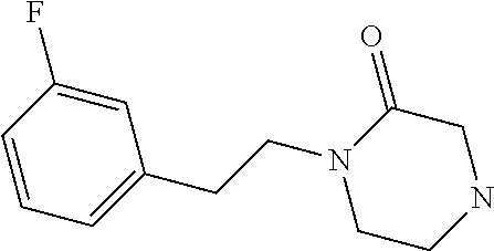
C1=C(F)C=CC=C1CCN1CCNCC1=O
